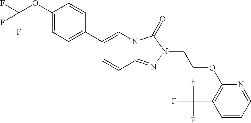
C1(C2=CN3C(=NN(CCOC4=C(C(F)(F)F)C=CC=N4)C3=O)C=C2)=CC=C(OC(F)(F)F)C=C1
